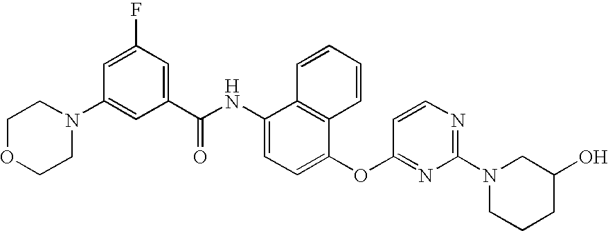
C1OCCN(C2=CC(C(NC3=CC=C(OC4=NC(N5CCCC(O)C5)=NC=C4)C4=C3C=CC=C4)=O)=CC(F)=C2)C1
